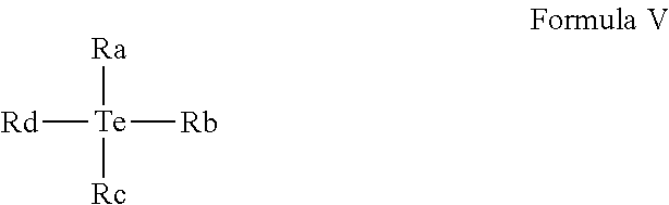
[Rd][Te]([Ra])([Rc])[Rb]
